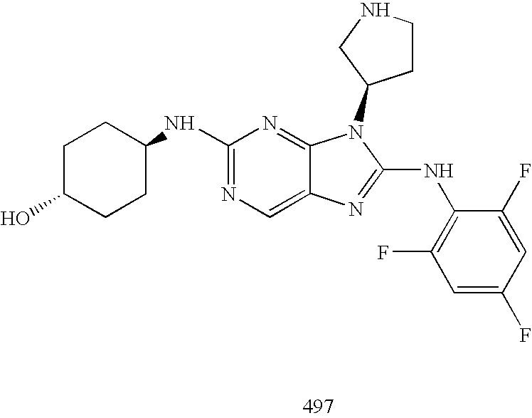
C1(NC2CCC(O)CC2)=NC=C2C(=N1)N(C1CCNC1)C(NC1=C(F)C=C(F)C=C1F)=N2
